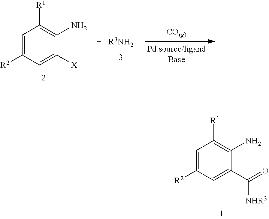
[R3NH2].C1=C([R2])C=C([X])C(N)=C1[R1].C1=C([R2])C=C(C([NHR3])=O)C(N)=C1[R1]
